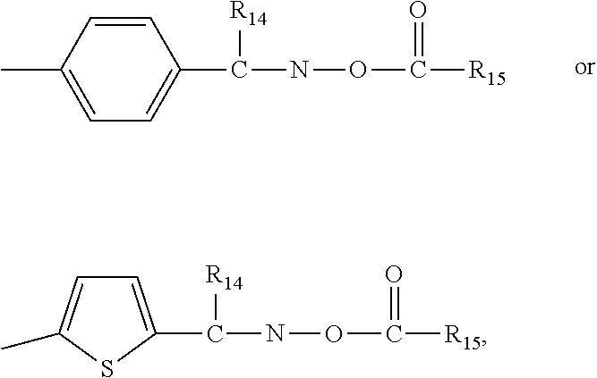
CC1=CC=C(C(NOC([R15])=O)[R14])C=C1.C1=C(C(NOC([R15])=O)[R14])SC(C)=C1
